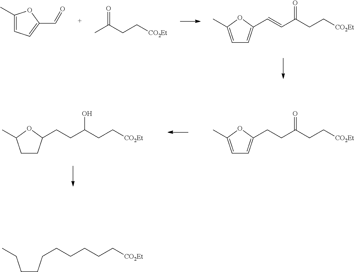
C1(C)=CC=C(C=O)O1.CC(CC[CO2Et])=O.C1=C(C)OC(C=CC(CC[CO2Et])=O)=C1.C1=C(C)OC(CCC(CC[CO2Et])=O)=C1.C1CC(CCC(CC[CO2Et])O)OC1C.C(CCCCCCC[CO2Et])CC
